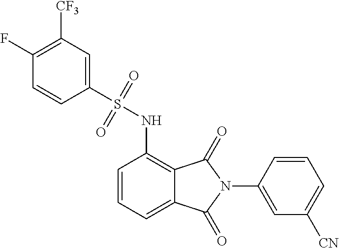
C1(N2C(=O)C3=C(NS(=O)(=O)C4=CC([CF3])=C(F)C=C4)C=CC=C3C2=O)=CC([CN])=CC=C1
